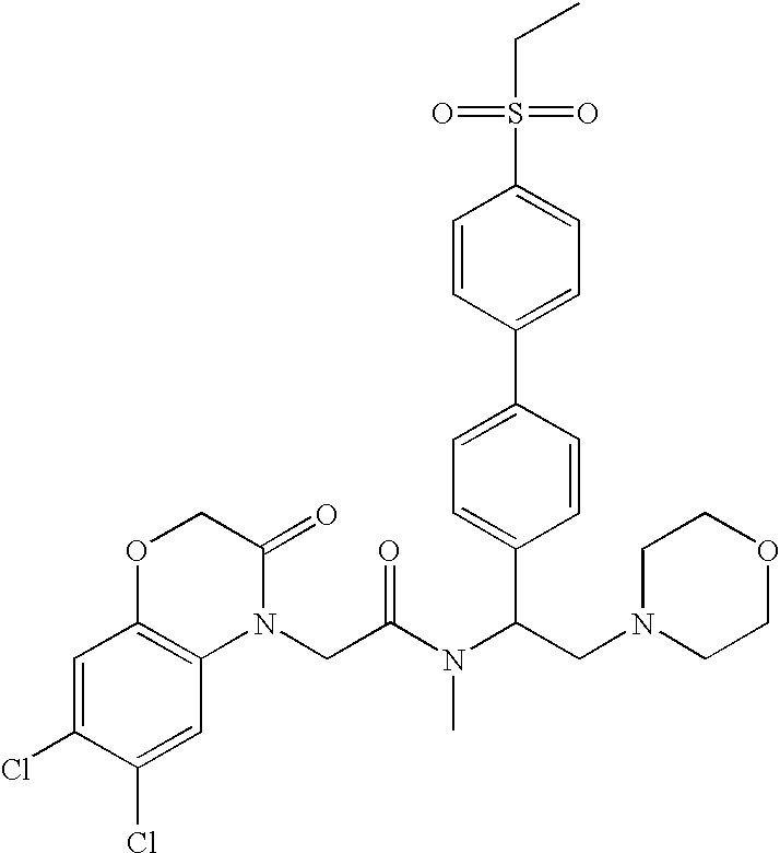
C1=C(Cl)C(Cl)=CC2=C1OCC(=O)N2CC(N(C(CN1CCOCC1)C1=CC=C(C2=CC=C(S(=O)(CC)=O)C=C2)C=C1)C)=O
